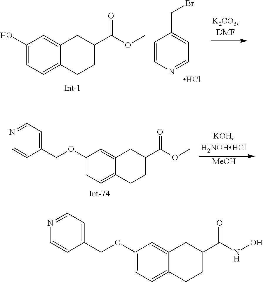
C1(O)=CC=C2C(=C1)CC(C(OC)=O)CC2.C1=CN=CC=C1CBr.Cl.[MeOH].C1(OCC2=CC=NC=C2)=CC=C2C(=C1)CC(C(OC)=O)CC2.C1(OCC2=CC=NC=C2)=CC=C2C(=C1)CC(C(NO)=O)CC2
